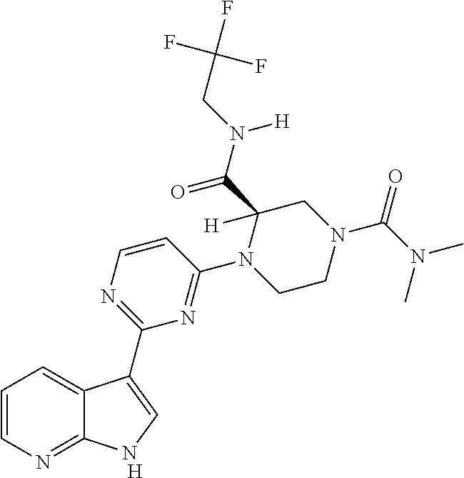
C1=CN=C2C(=C1)C(C1=NC=CC(N3CCN(C(N(C)C)=O)CC3(C(N(CC(F)(F)F)[H])=O)[H])=N1)=CN2.[H]
